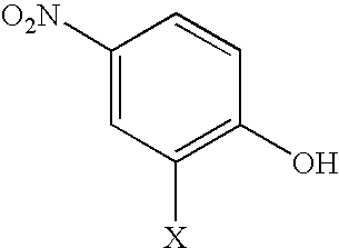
C1([O2N])=CC([X])=C(O)C=C1
